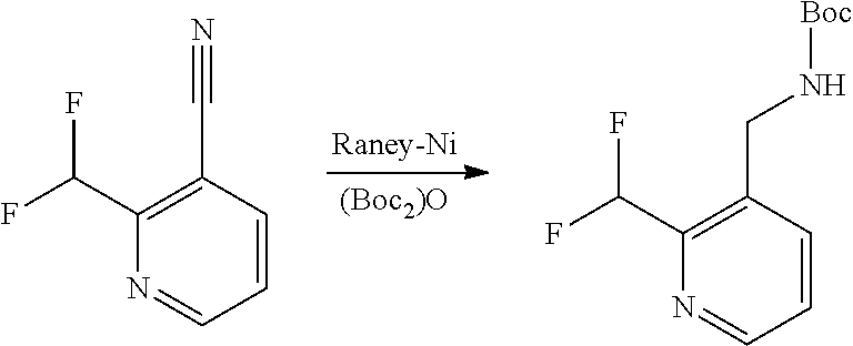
C1=CC(C#N)=C(C(F)F)N=C1.C1=CC(CN[Boc])=C(C(F)F)N=C1
